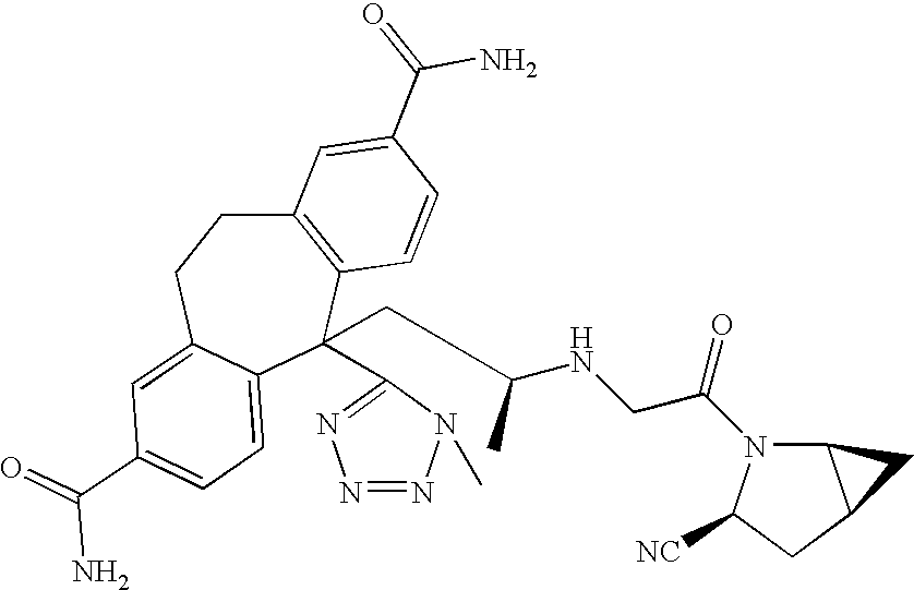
C12=C(C(CC(C)NCC(=O)N3C4C(CC3[CN])C4)(C3=NN=NN3C)C3=CC=C(C(=O)N)C=C3CC1)C=CC(C(=O)N)=C2
